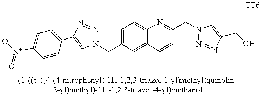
C1=C(CN2N=NC(C3=CC=C([N+]([-O])=O)C=C3)=C2)C=C2C(=C1)N=C(CN1N=NC(CO)=C1)C=C2
